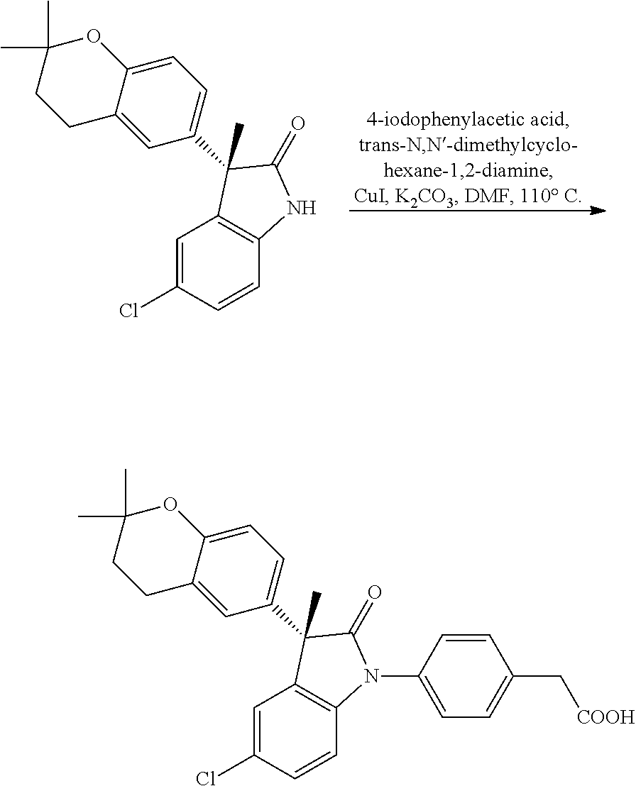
C12=C(C=CC(Cl)=C1)NC(=O)C2(C)C1=CC=C2C(=C1)CCC(C)(C)O2.C12=C(C=CC(Cl)=C1)N(C1=CC=C(C[COOH])C=C1)C(=O)C2(C)C1=CC=C2C(=C1)CCC(C)(C)O2
